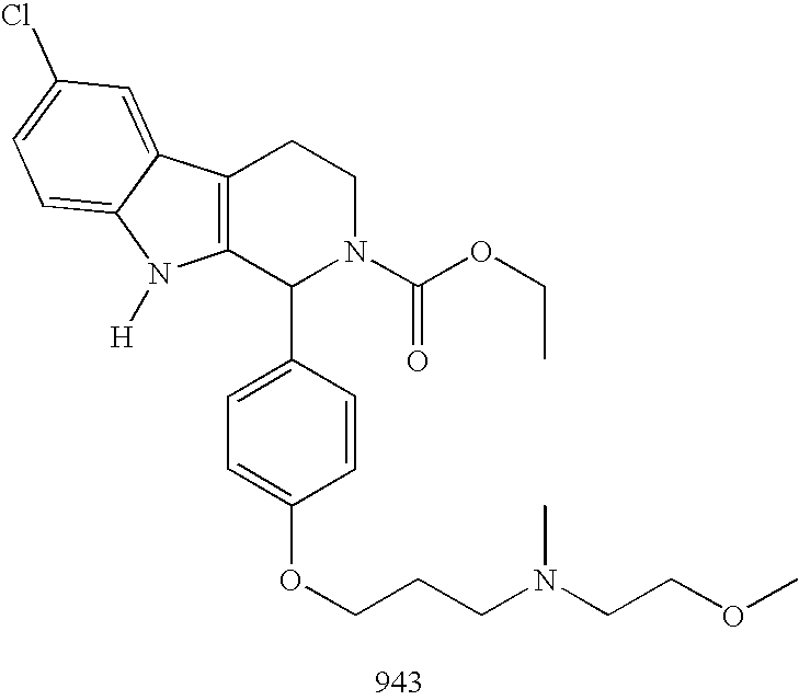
C12=C(C(C3=CC=C(OCCCN(CCOC)C)C=C3)N(C(OCC)=O)CC1)N([H])C1=CC=C(Cl)C=C21
